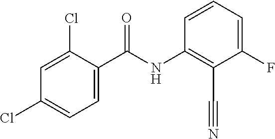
C1(C(NC2=C(C#N)C(F)=CC=C2)=O)=CC=C(Cl)C=C1Cl
